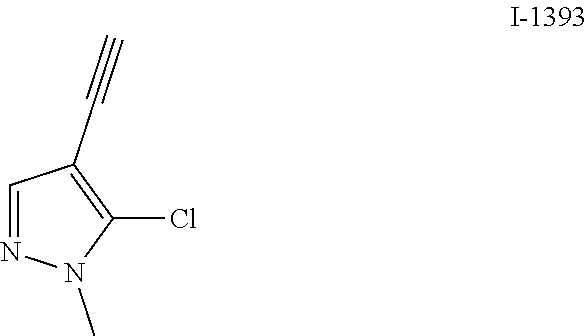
C1=NN(C)C(Cl)=C1C#C
